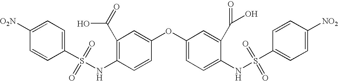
C1(C(O)=O)=C(NS(=O)(=O)C2=CC=C([O2N])C=C2)C=CC(OC2=CC=C(NS(=O)(C3=CC=C([NO2])C=C3)=O)C(C(O)=O)=C2)=C1
